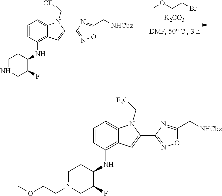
C1=CC(NC2CCNCC2F)=C2C(=C1)N(C[CF3])C(C1=NOC(C[NHCbz])=N1)=C2.COCCBr.[K2CO3].C1=CC(NC2CCN(CCOC)CC2F)=C2C(=C1)N(C[F3C])C(C1=NOC(C[NHCbz])=N1)=C2
